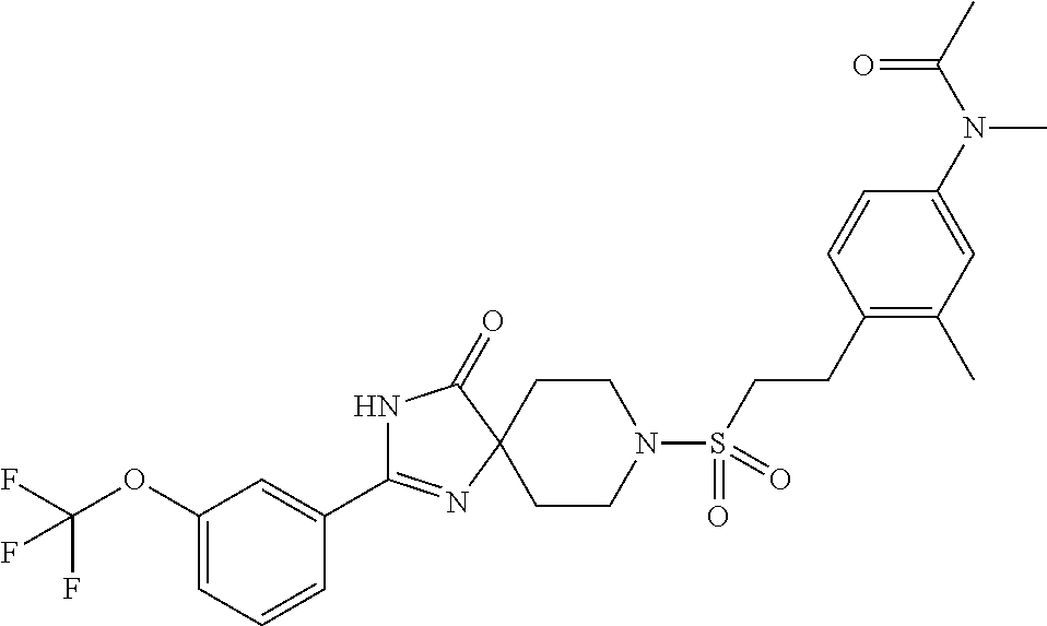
C1CN(S(CCC2=C(C)C=C(N(C(C)=O)C)C=C2)(=O)=O)CCC12C(=O)NC(C1=CC(OC(F)(F)F)=CC=C1)=N2
